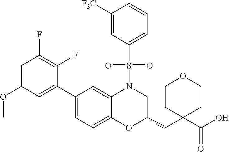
C1(C2=CC=C3C(=C2)N(S(C2=CC=CC([F3C])=C2)(=O)=O)CC(CC2(C(O)=O)CCOCC2)O3)=CC(OC)=CC(F)=C1F
